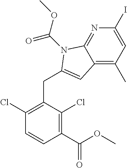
C1(Cl)=C(CC2=CC3=C(C)C=C(I)N=C3N2C(OC)=O)C(Cl)=C(C(OC)=O)C=C1
